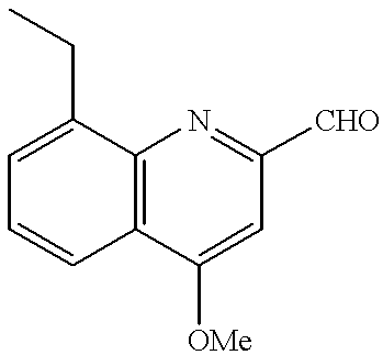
C1=C(CC)C2=C(C=C1)C([OMe])=CC([CHO])=N2
